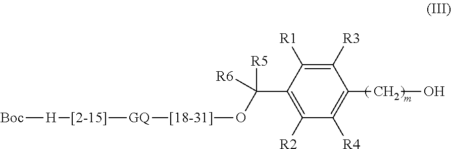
C1([R3])=C([R1])C(C([R5])([R6])O[[18-31]][GQ][[2-15]][H][Boc])=C([R2])C([R4])=C1CO
